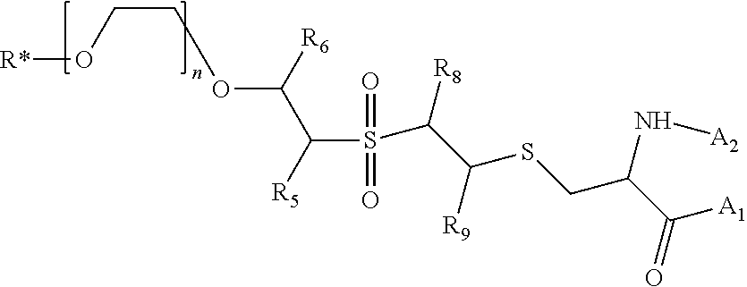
[R*]OCCOC([R6])C(S(C(C([R9])SCC(C(=O)[A1])N[A2])[R8])(=O)=O)[R5]
